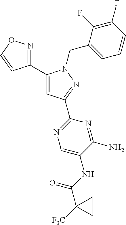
C1(C2=CC(C3=NC=C(NC(=O)C4([F3C])CC4)C(N)=N3)=NN2CC2=CC=CC(F)=C2F)=NOC=C1
